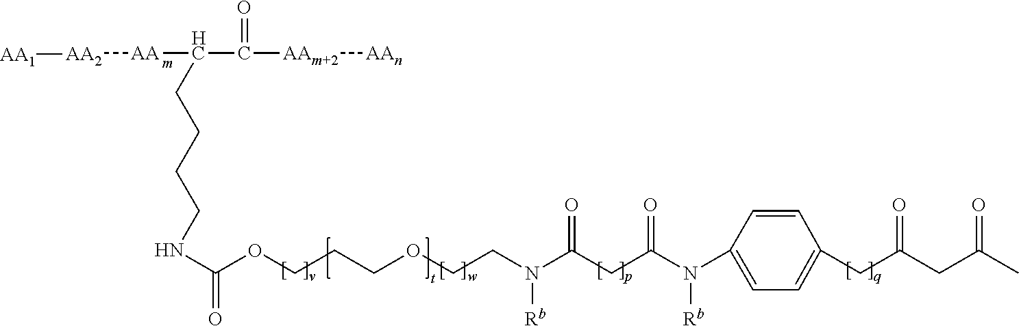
C(OCCCOCCN([Rb])C(CC(N(C1=CC=C(CC(CC(C)=O)=O)C=C1)[Rb])=O)=O)(NCCCCC(C(=O)[AAm+2][AAn])[AA][AA2][AA1])=O
